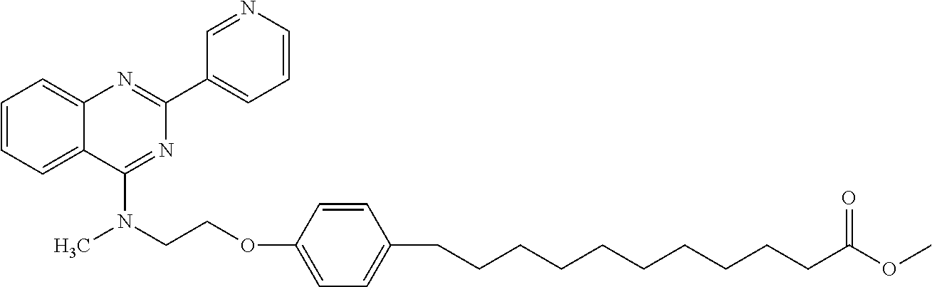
C1=CC=C2C(=C1)N=C(C1=CC=CN=C1)N=C2N(C)CCOC1=CC=C(CCCCCCCCCCC(OC)=O)C=C1
